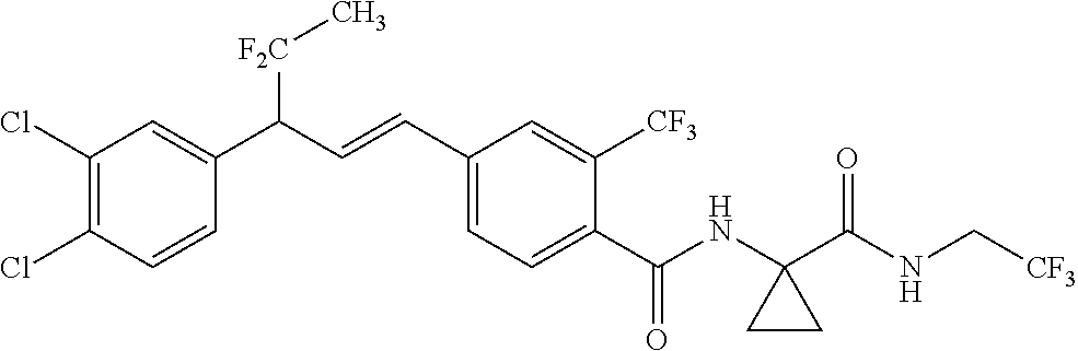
C1(Cl)=C(Cl)C=CC(C(C=CC2=CC=C(C(NC3(C(NC[CF3])=O)CC3)=O)C([CF3])=C2)[F2C]C)=C1
